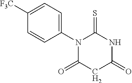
N1(C2=CC=C([F3C])C=C2)C(=O)CC(=O)NC1=S
